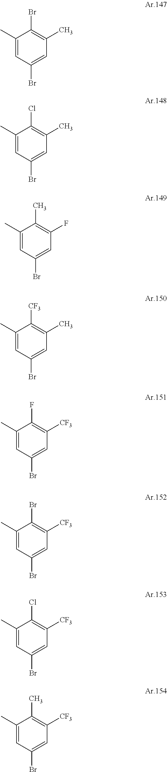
C1(C)=CC(Br)=CC(C)=C1Br.C1(C)=CC(Br)=CC(C)=C1Cl.C1(C)=CC(Br)=CC(F)=C1C.C1(C)=CC(Br)=CC(C)=C1[CF3].C1(C)=CC(Br)=CC([CF3])=C1F.C1(C)=CC(Br)=CC([CF3])=C1Br.C1(C)=CC(Br)=CC([CF3])=C1Cl.C1(C)=CC(Br)=CC([CF3])=C1C
